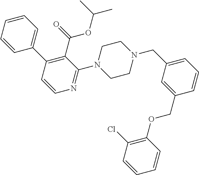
C1=CC=CC(C2=C(C(=O)OC(C)C)C(N3CCN(CC4=CC=CC(COC5=C(Cl)C=CC=C5)=C4)CC3)=NC=C2)=C1
